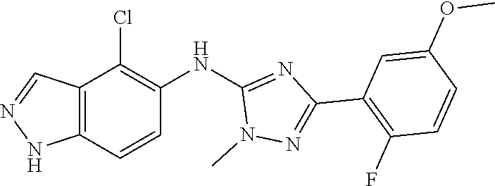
N1=C(C2=C(F)C=CC(OC)=C2)N=C(NC2=C(Cl)C3=C(NN=C3)C=C2)N1C
